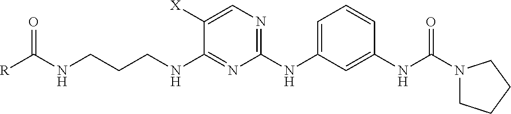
C1(NC2=CC=CC(NC(N3CCCC3)=O)=C2)=NC=C([X])C(NCCCNC([R])=O)=N1
